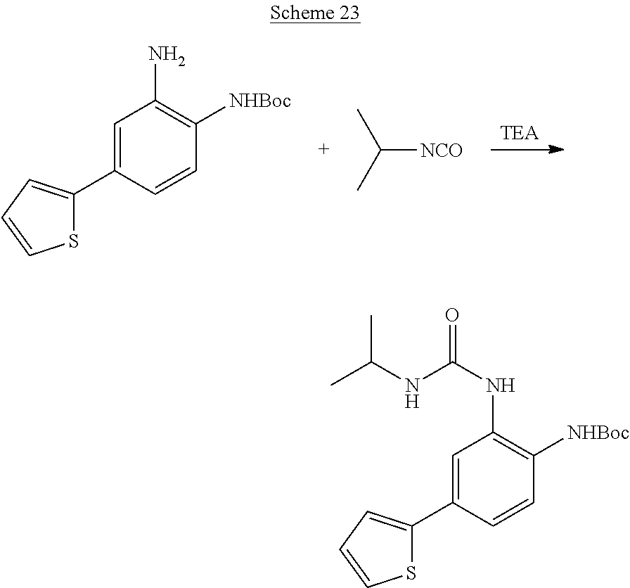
[TEA].C1=C(C2=CC=CS2)C=CC([NHBoc])=C1N.CC(C)[NCO].C1=C(C2=CC=CS2)C=CC([NHBoc])=C1NC(NC(C)C)=O
